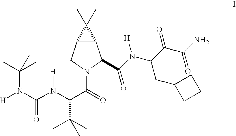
[H]N(C(N(C(C(=O)N1CC2C(C1C(=O)N(C(CC1CCC1)C(C(=O)N)=O)[H])C2(C)C)C(C)(C)C)[H])=O)C(C)(C)C
